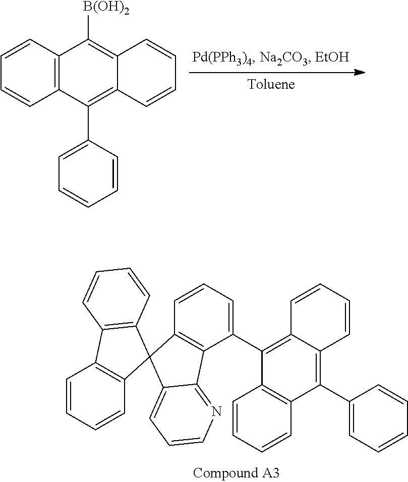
C1(C2=C3C(=C(C4=CC=CC5=C4C4=NC=CC=C4C54C5=C(C=CC=C5)C5=C4C=CC=C5)C4=C2C=CC=C4)C=CC=C3)=CC=CC=C1.C12=C(C=CC=C1)C([B(OH)2])=C1C(=C2C2=CC=CC=C2)C=CC=C1
